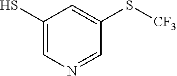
C1(S)=CN=CC(S[CF3])=C1
